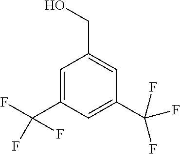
C1=C(C(F)(F)F)C=C(C(F)(F)F)C=C1CO
